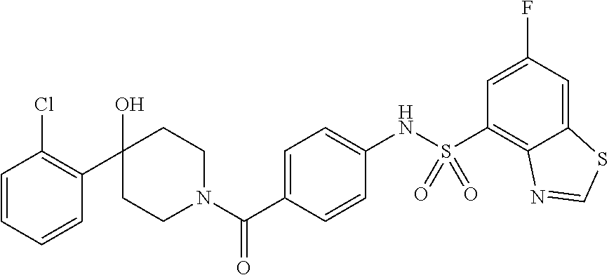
C1=C(C(N2CCC(O)(C3=C(Cl)C=CC=C3)CC2)=O)C=CC(NS(C2=C3C(=CC(F)=C2)SC=N3)(=O)=O)=C1
